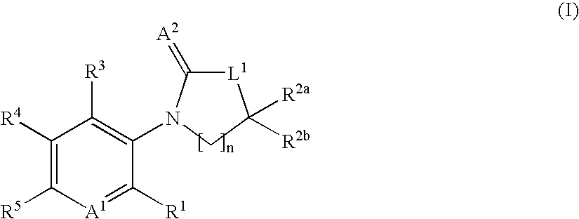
C1([R4])=C([R5])[A1]=C([R1])C(N2C(=[A2])[L1]C([R2a])([R2b])C2)=C1[R3]
